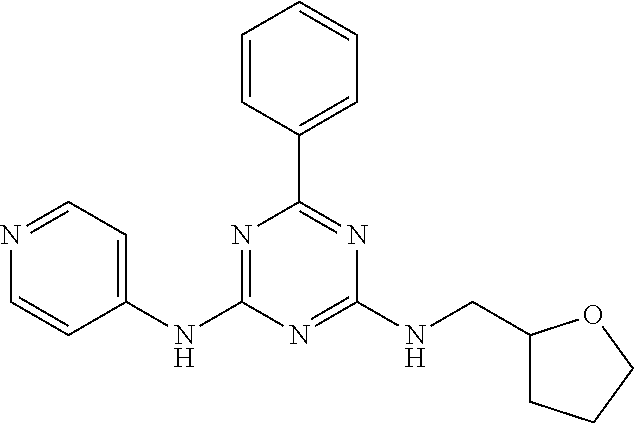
C1=CC(C2=NC(NCC3CCCO3)=NC(NC3=CC=NC=C3)=N2)=CC=C1
